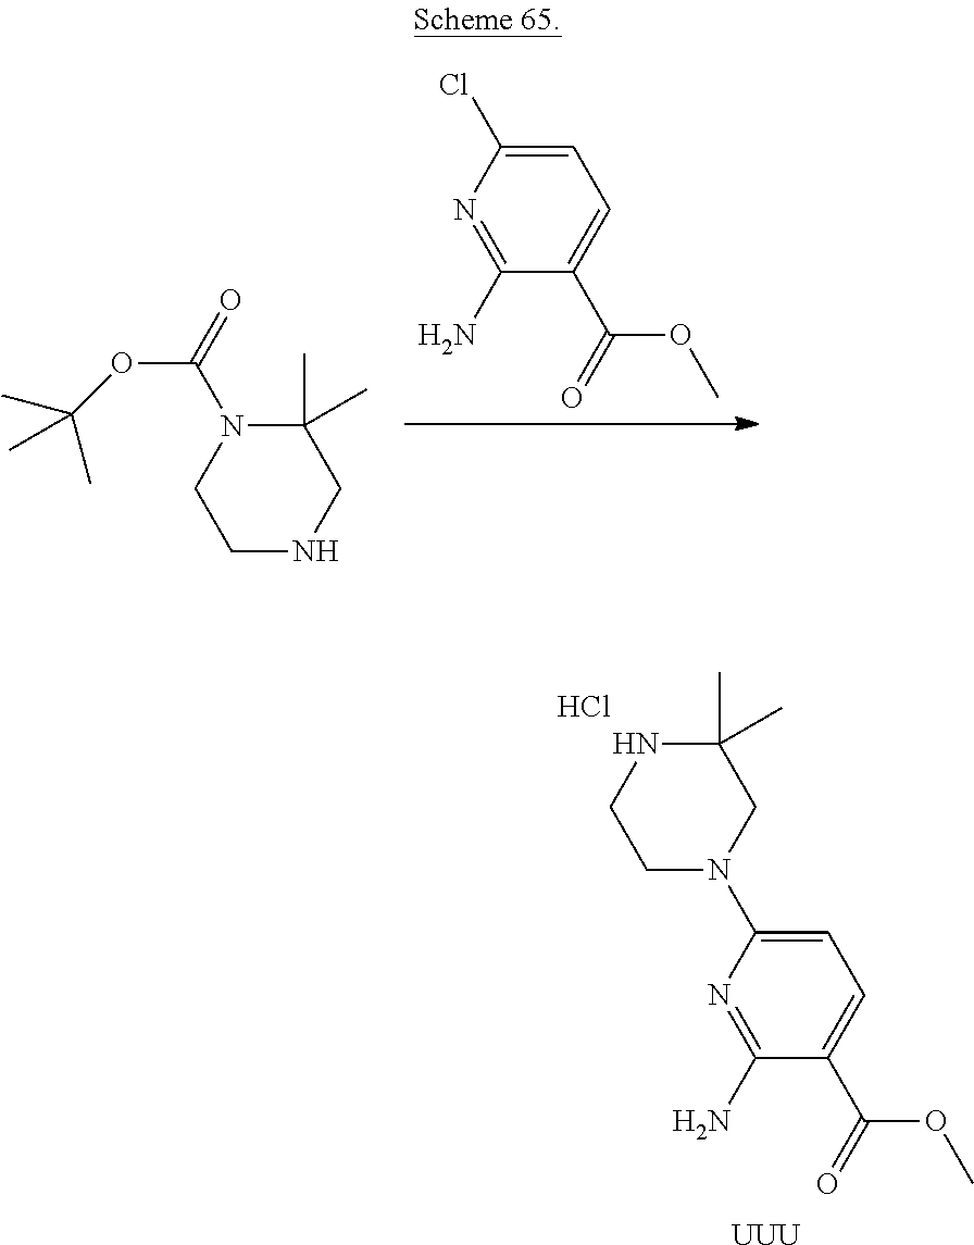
C1=C(N2CC(C)(C)NCC2)N=C(N)C(C(OC)=O)=C1.Cl.[UUU].C1=C(Cl)N=C(N)C(C(OC)=O)=C1.N1CC(C)(C)N(C(OC(C)(C)C)=O)CC1
